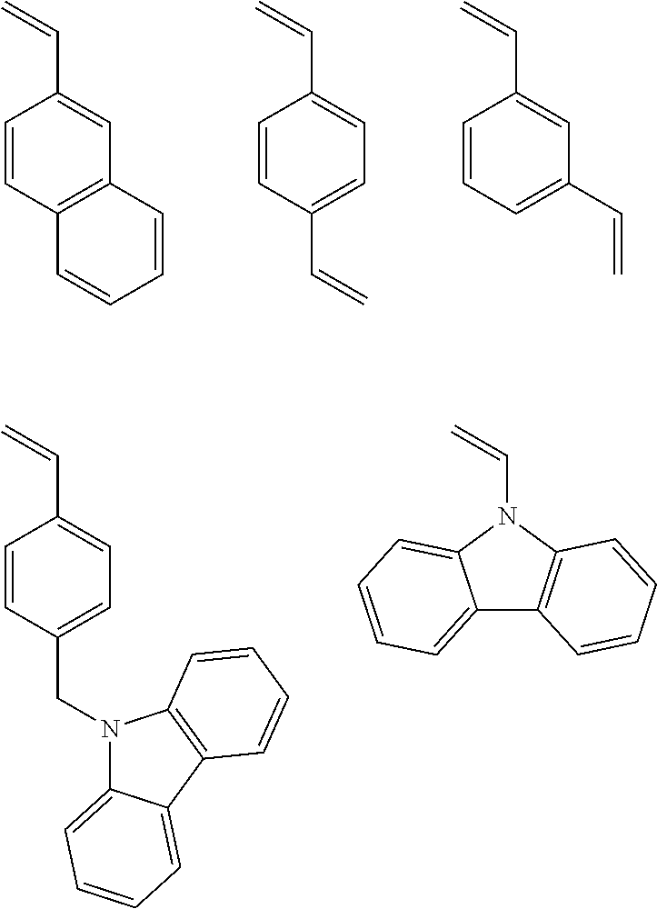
C1=CC2=C(C=C1C=C)C=CC=C2.C1=CC(C=C)=CC=C1C=C.C1=CC=C(C=C)C=C1C=C.C1=CC(CN2C3=CC=CC=C3C3=C2C=CC=C3)=CC=C1C=C.C(N1C2=CC=CC=C2C2=C1C=CC=C2)=C
